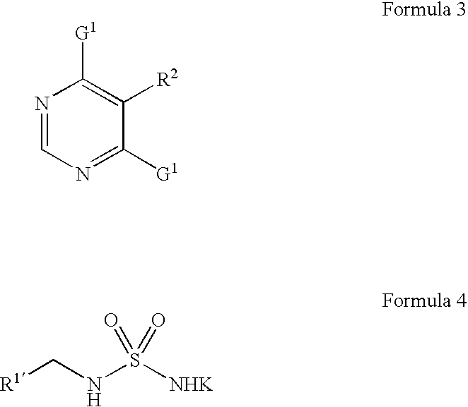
N1=CN=C([G1])C([R2])=C1[G1].[R1]CNS([NHK])(=O)=O
